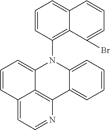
C1=CC2=CC=NC3=C2C(=C1)N(C1=C2C(=CC=C1)C=CC=C2Br)C1=CC=CC=C13
